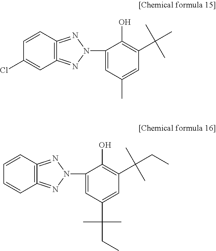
C1=CC2=C(=NN(C3=CC(C)=CC(C(C)(C)C)=C3O)N=2)C=C1Cl.C1=CC2=C(=NN(C3=CC(C(CC)(C)C)=CC(C(CC)(C)C)=C3O)N=2)C=C1
